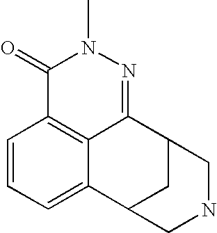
C1=CC=C2C3=C1C(=O)N(C)N=C3C1CC2CNC1
